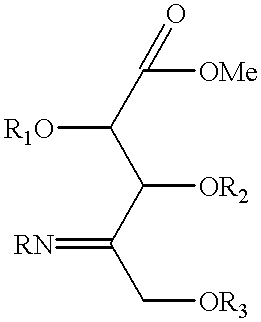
C([OR2])(C(C[OR3])=[RN])C(C([OMe])=O)[R1O]
